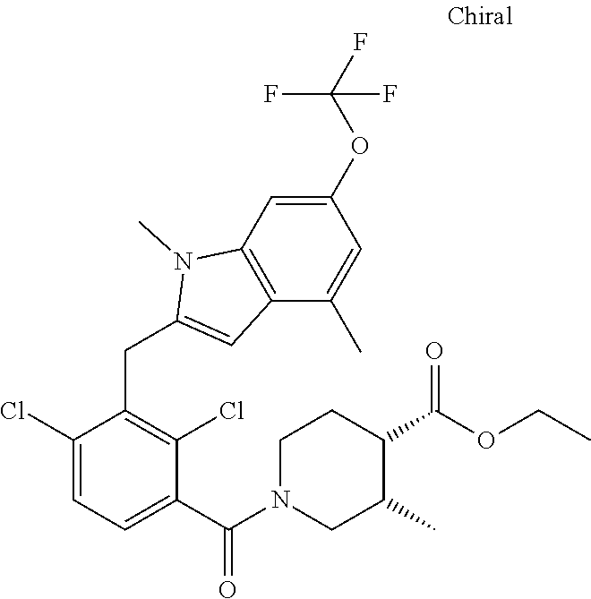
C1(Cl)=CC=C(C(=O)N2CC(C)C(C(OCC)=O)CC2)C(Cl)=C1CC1=CC2=C(N1C)C=C(OC(F)(F)F)C=C2C
